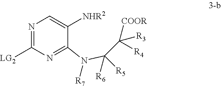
N1=C([LG2])N=C(N(C([R6])([R5])C([R4])([R3])[COOR])[R7])C([NHR2])=C1
